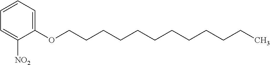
C1=CC=C(OCCCCCCCCCCCC)C([NO2])=C1
